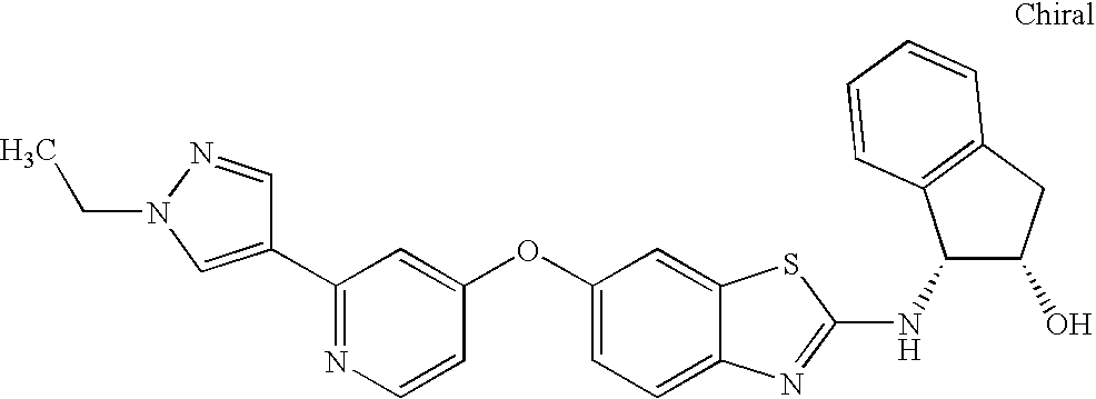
N1=C(C2=CN(CC)N=C2)C=C(OC2=CC=C3C(=C2)SC(NC2C(O)CC4=C2C=CC=C4)=N3)C=C1
